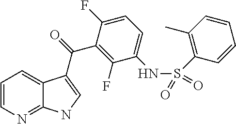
C12=NC=CC=C1C(C(=O)C1=C(F)C(NS(C3=C(C)C=CC=C3)(=O)=O)=CC=C1F)=CN2
